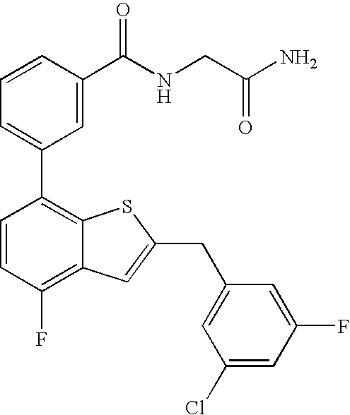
C1=CC(C(NCC(N)=O)=O)=CC(C2=C3C(=C(F)C=C2)C=C(CC2=CC(Cl)=CC(F)=C2)S3)=C1
